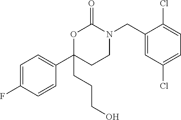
C1=C(F)C=CC(C2(CCCO)OC(=O)N(CC3=CC(Cl)=CC=C3Cl)CC2)=C1
